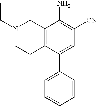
N1(CC)CCC2=C(C1)C(N)=C([CN])C=C2C1=CC=CC=C1
